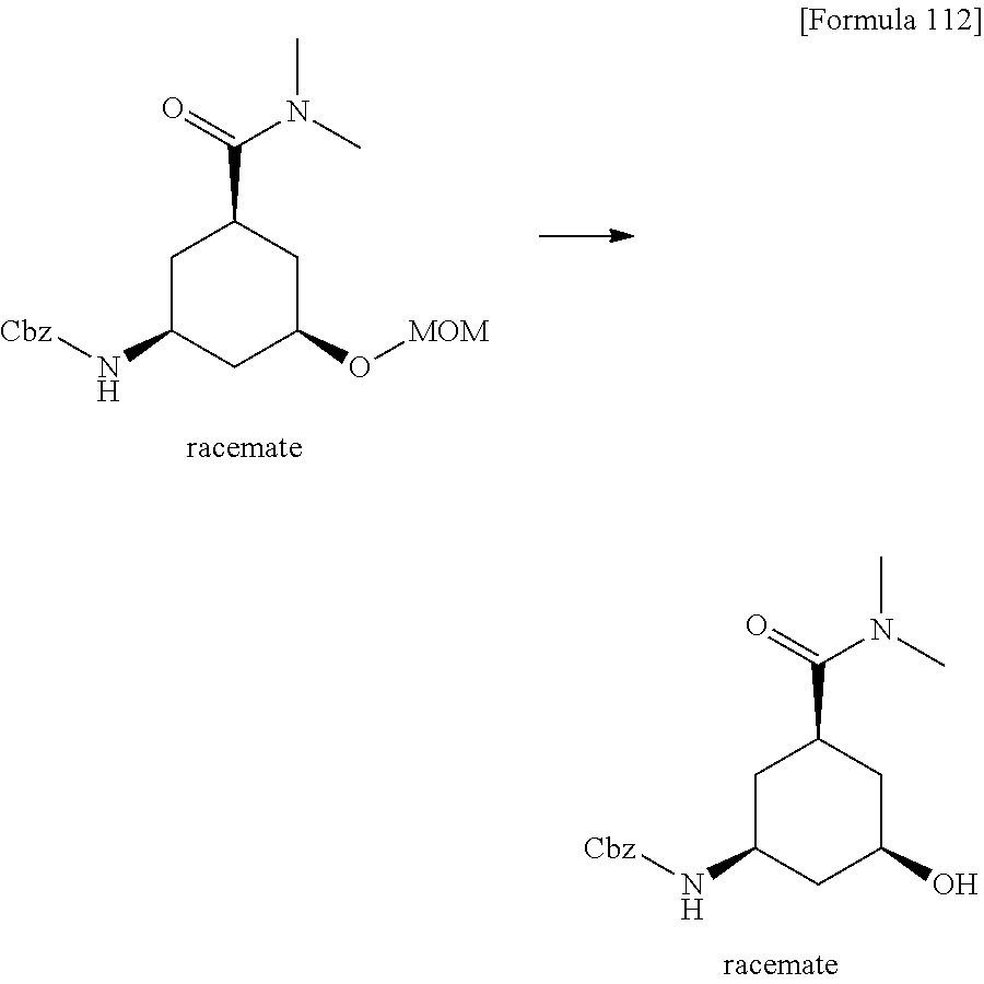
C1C(N[Cbz])CC(O[MOM])CC1C(N(C)C)=O.C1C(N[Cbz])CC(O)CC1C(N(C)C)=O
